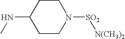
C1CC(NC)CCN1[SO2][N(CH3)2]
